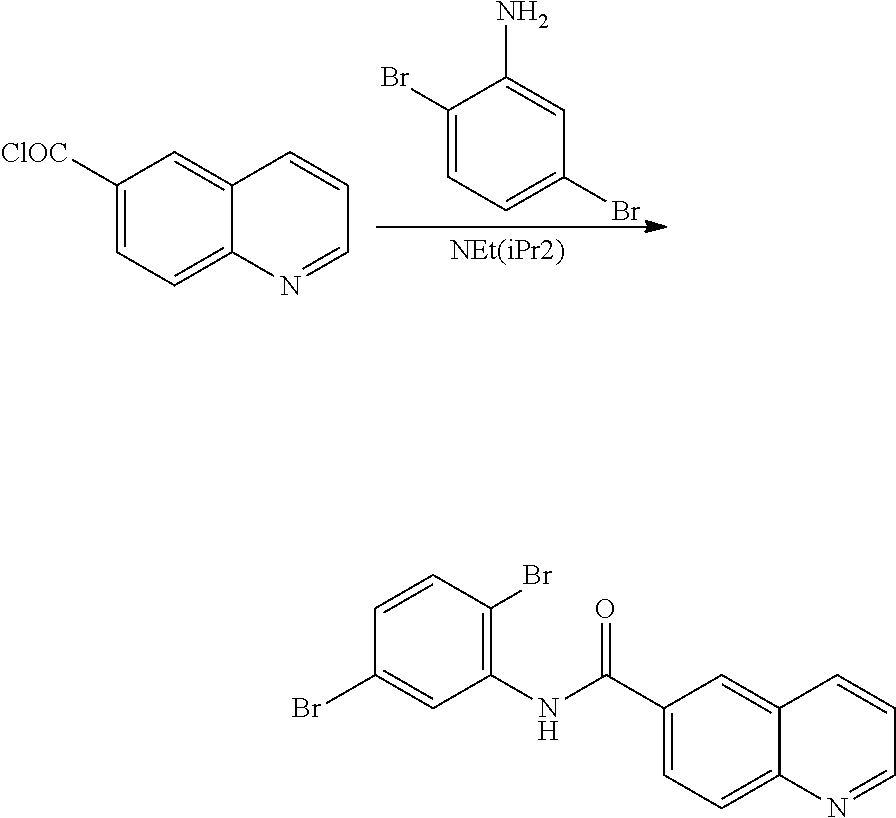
C1([ClOC])=CC=C2C(=C1)C=CC=N2.C1(Br)=CC=C(Br)C=C1N.C1=CC(Br)=CC(NC(=O)C2=CC=C3C(=C2)C=CC=N3)=C1Br
